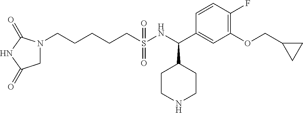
C1=CC(F)=C(OCC2CC2)C=C1C(NS(CCCCCN1CC(=O)NC1=O)(=O)=O)C1CCNCC1
